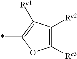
C1([Rc3])=C([Rc2])C([Rc1])=C(*)O1
